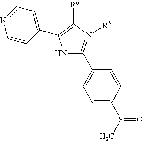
N1C(C2=CC=C(S(C)=O)C=C2)=N([R5])C([R6])=C1C1=CC=NC=C1
